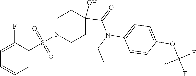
N1(S(=O)(=O)C2=CC=CC=C2F)CCC(O)(C(=O)N(C2=CC=C(OC(F)(F)F)C=C2)CC)CC1
